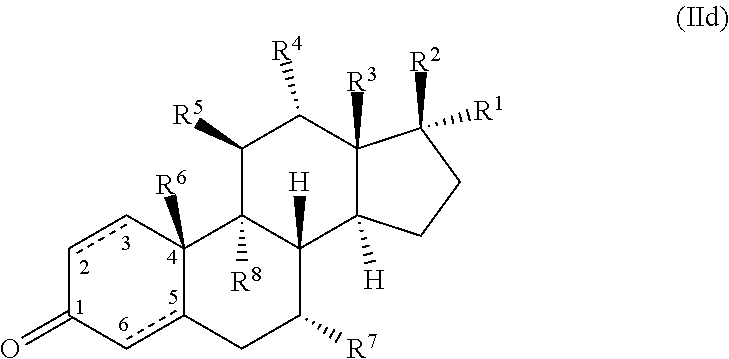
c1cC2([R6])c(cC1=O)CC([R7])C1([H])C2([R8])C([R5])C([R4])C2([R3])C1([H])CCC2([R2])[R1]
